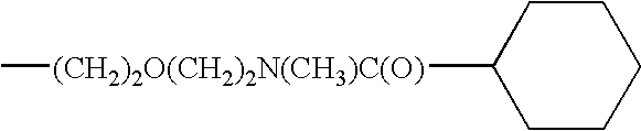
C1CC([(CH2)2O(CH2)2N(CH3)C(O)]C)CCC1
